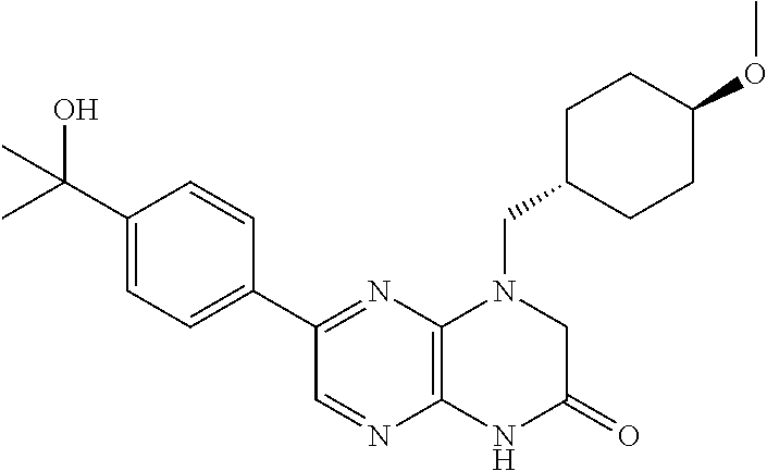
C1(C(O)(C)C)=CC=C(C2=NC3=C(N=C2)NC(=O)CN3CC2CCC(OC)CC2)C=C1
